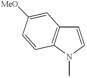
C1=CN(C)C2=C1C=C([MeO])C=C2
